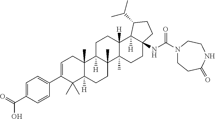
C1=C(C2=CC=C(C(=O)O)C=C2)C(C)(C)C2([H])C(C)(C1)C1([H])C(C)(CC2)C2(C)C([H])(CC1)C1([H])C(NC(=O)N3CCC(=O)NCC3)(CC2)CCC1C(C)C
